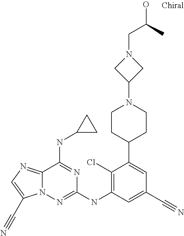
C1CC(C2=CC(C#N)=CC(NC3=NN4C(=NC=C4C#N)C(NC4CC4)=N3)=C2Cl)CCN1C1CN(CC(O)C)C1
